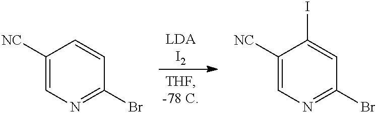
C1([NC])=CN=C(Br)C=C1.C1([NC])=CN=C(Br)C=C1I
